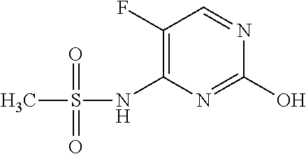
OC1=NC(NS(C)(=O)=O)=C(F)C=N1
